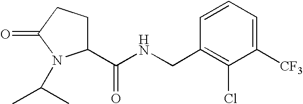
C1=CC=C([CF3])C(Cl)=C1CNC(C1CCC(=O)N1C(C)C)=O
